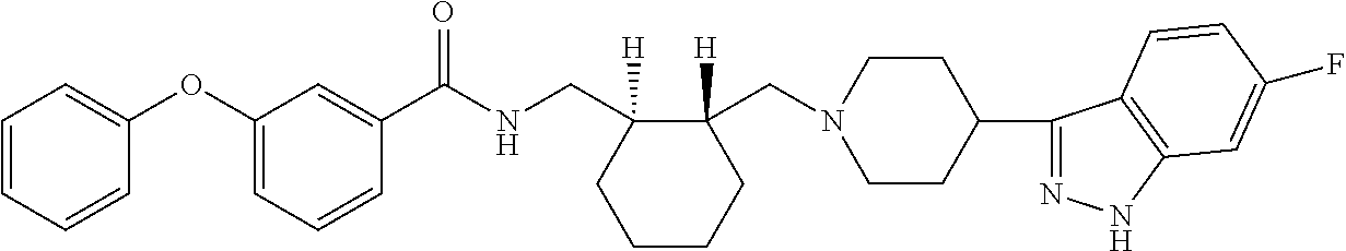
C1=CC=CC(OC2=CC=CC(C(NCC3([H])C(CN4CCC(C5=NNC6=C5C=CC(F)=C6)CC4)([H])CCCC3)=O)=C2)=C1
